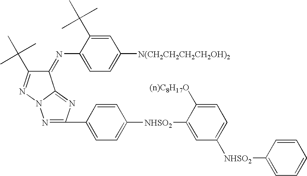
C1=C(C(C)(C)C)C(N=C2C(C(C)(C)C)=NN3C2=NC(C2=CC=C([NHSO2]C4=CC([NHSO2]C5=CC=CC=C5)=CC=C4[(n)C8H17O])C=C2)=N3)=CC=C1[N(CH2CH2CH2CH2OH)2]
